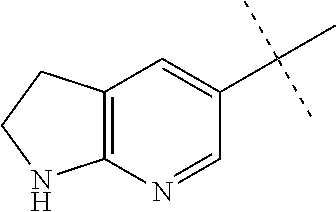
C12=C(N=CC(C(C)(C)C)=C1)NCC2
